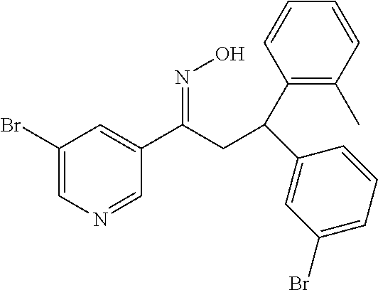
C1(Br)=CN=CC(C(CC(C2=C(C)C=CC=C2)C2=CC(Br)=CC=C2)=NO)=C1
